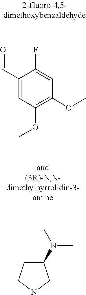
C1(C=O)=CC(OC)=C(OC)C=C1F.C1(N(C)C)CCNC1
